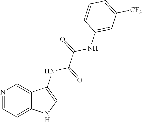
N1=CC=C2C(=C1)C(NC(=O)C(=O)NC1=CC([CF3])=CC=C1)=CN2
